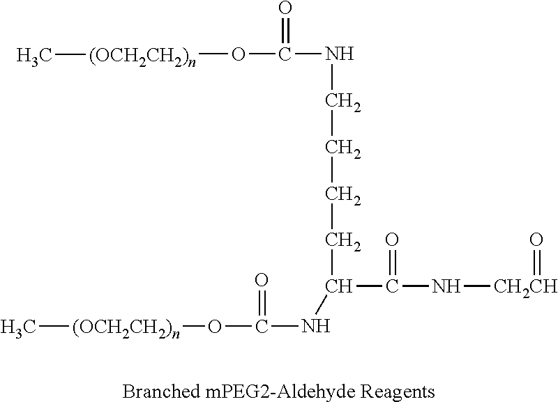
C[(OCH2CH2)n]OC(NC(C(=O)N[CH2CH]=O)CCCCNC(O[(OCH2CH2)n]C)=O)=O
